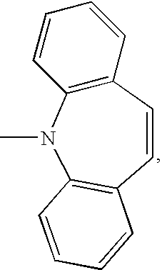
C12=C(C=CC=C1)C=CC1=C(N2C)C=CC=C1
